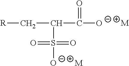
[M].[M].C(C(S(=O)([O-])=O)C(=O)[O-])[R]
